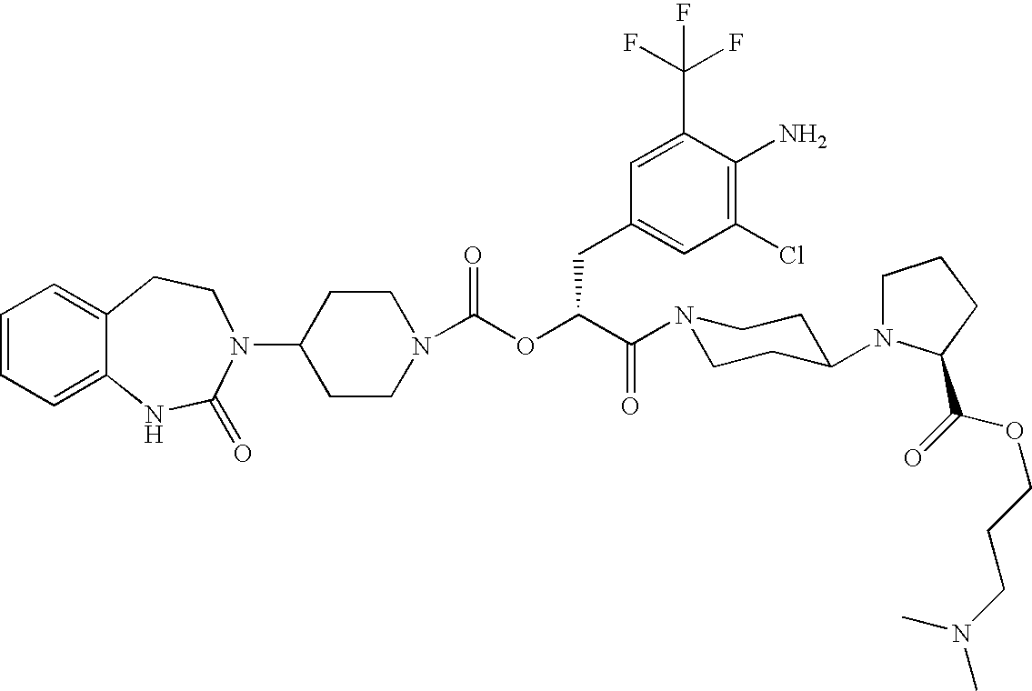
C1=CC=C2C(=C1)CCN(C1CCN(C(OC(C(N3CCC(N4CCCC4C(=O)OCCCN(C)C)CC3)=O)CC3=CC(Cl)=C(N)C(C(F)(F)F)=C3)=O)CC1)C(=O)N2
